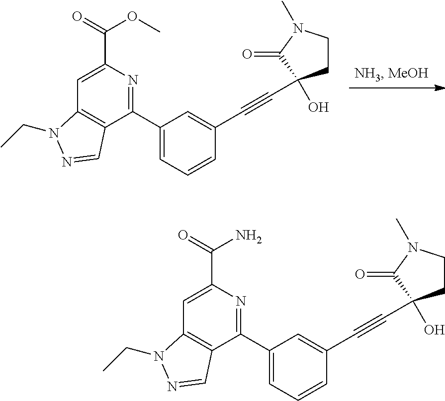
C1=C(C2=NC(C(=O)OC)=CC3=C2C=NN3CC)C=C(C#CC2(O)CCN(C)C2=O)C=C1.C1=C(C2=NC(C(=O)N)=CC3=C2C=NN3CC)C=C(C#CC2(O)CCN(C)C2=O)C=C1
